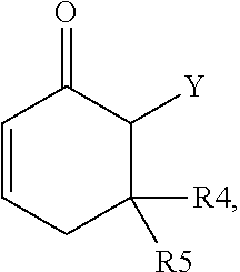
C1([R4])([R5])C([Y])C(=O)C=CC1
